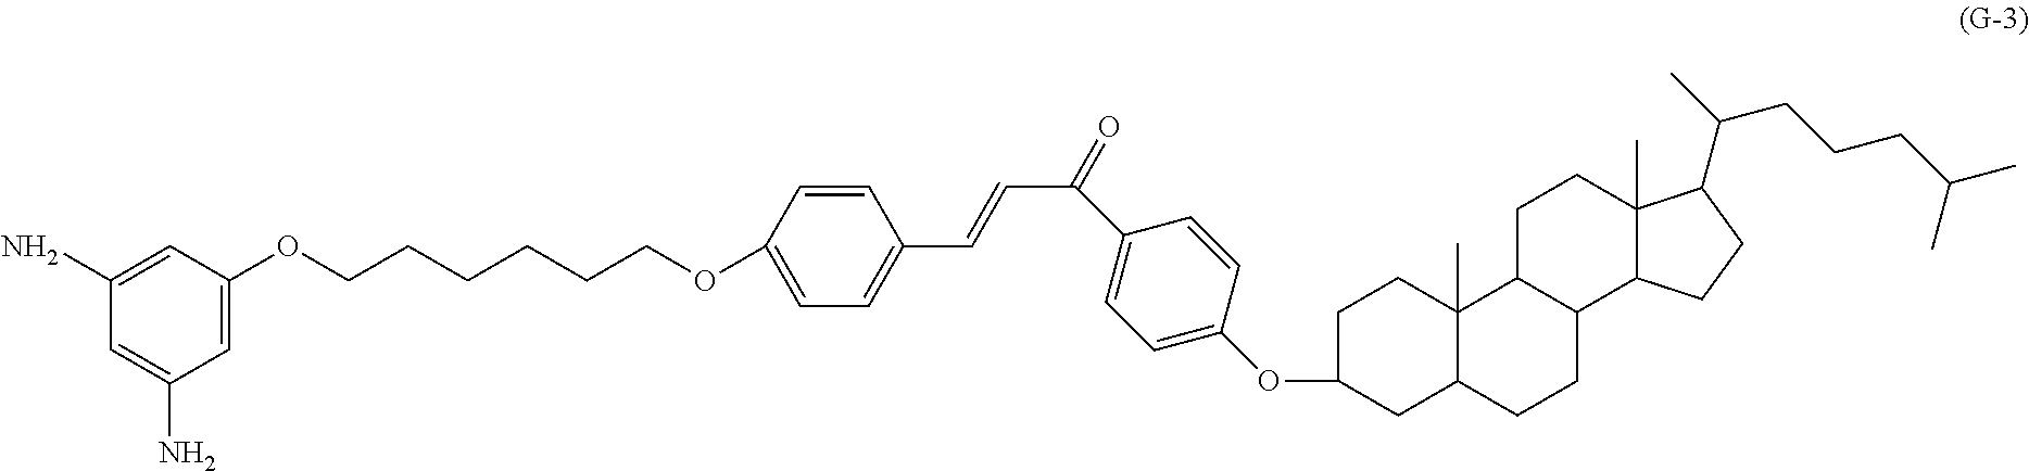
C1=C(OCCCCCCOC2=CC=C(C=CC(=O)C3=CC=C(OC4CC5C(C)(CC4)C4C(CC5)C5C(C)(CC4)C(C(C)CCCC(C)C)CC5)C=C3)C=C2)C=C(N)C=C1N
